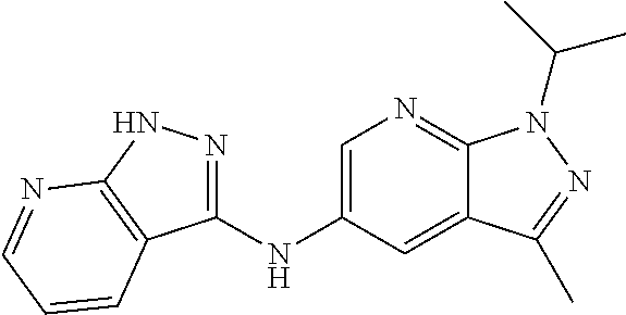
C1(NC2=CN=C3C(=C2)C(C)=NN3C(C)C)=NNC2=C1C=CC=N2
